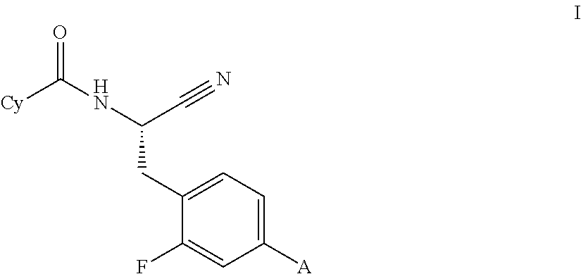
O=C(NC(CC1=CC=C([A])C=C1F)C#N)[Cy]
